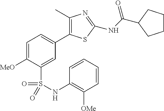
C1=C([MeO])C(S(=O)(=O)NC2=C([OMe])C=CC=C2)=CC(C2=C(C)N=C(NC(C3CCCC3)=O)S2)=C1
